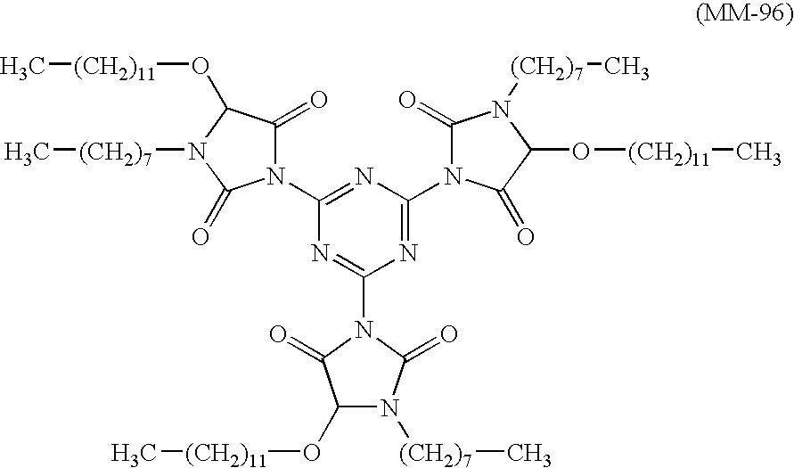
N1=C(N2C(=O)N([(CH2)7]C)C(O[(CH2)11]C)C2=O)N=C(N2C(=O)C(O[(CH2)11]C)N([(CH2)7]C)C2=O)N=C1N1C(=O)C(O[(CH2)11]C)N([(CH2)7]C)C1=O
